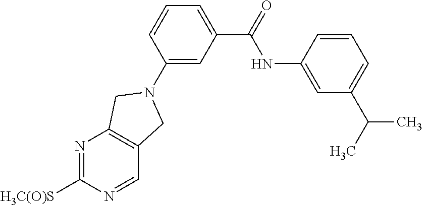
C1=CC(NC(=O)C2=CC=CC(N3CC4=C(N=C([H3C(O)S])N=C4)C3)=C2)=CC(C(C)C)=C1
